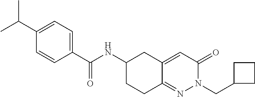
C1(C(C)C)=CC=C(C(NC2CCC3=NN(CC4CCC4)C(=O)C=C3C2)=O)C=C1
